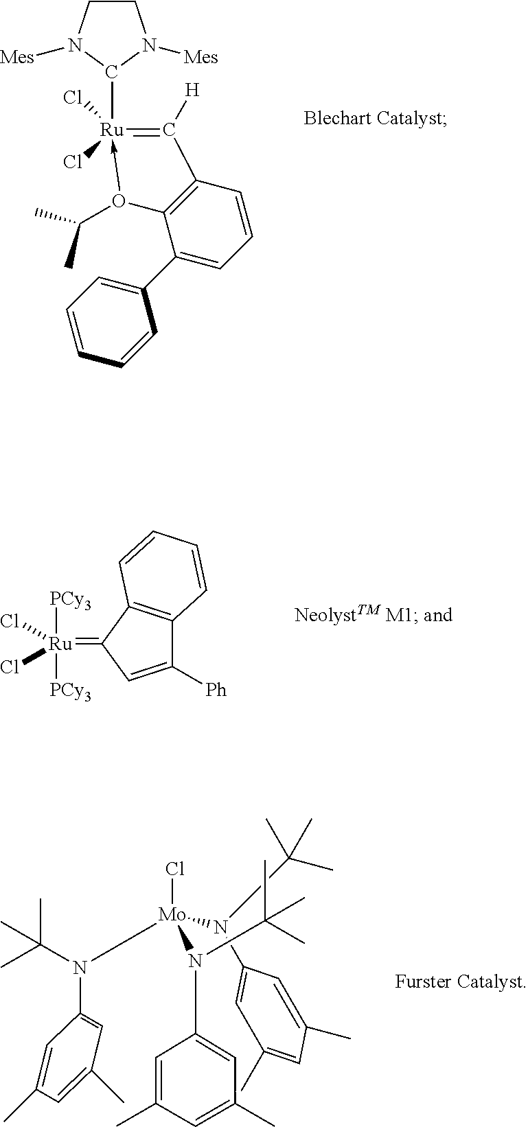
C1CN([Mes])C([Ru]2(Cl)(Cl)-O(C(C)C)C3=C(C=CC=C3C3=CC=CC=C3)C=2[H])N1[Mes].C1([Ph])=CC(=[Ru]([PCy3])([PCy3])(Cl)Cl)C2=C1C=CC=C2.N(C1=CC(C)=CC(C)=C1)([Mo](N(C1=CC(C)=CC(C)=C1)C(C)(C)C)(N(C(C)(C)C)C1=CC(C)=CC(C)=C1)Cl)C(C)(C)C
